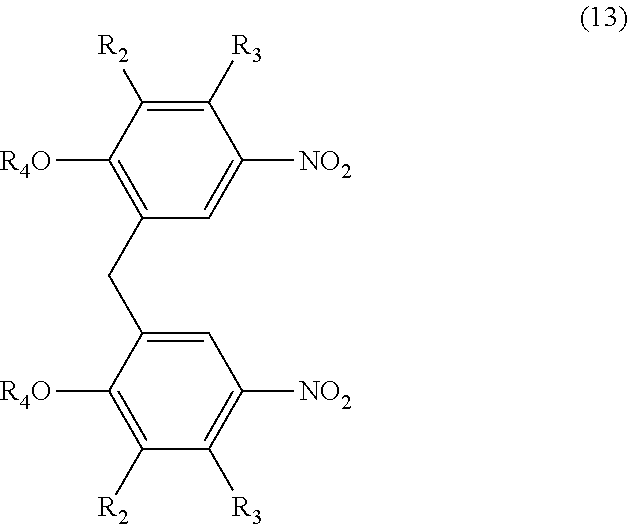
C1(CC2=CC([NO2])=C([R3])C([R2])=C2[R4O])=C([R4O])C([R2])=C([R3])C([NO2])=C1
